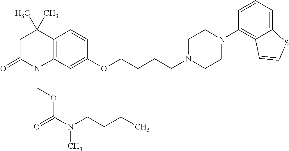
C1C(=O)N(COC(N(CCCC)C)=O)C2=C(C1(C)C)C=CC(OCCCCN1CCN(C3=C4C(=CC=C3)SC=C4)CC1)=C2
